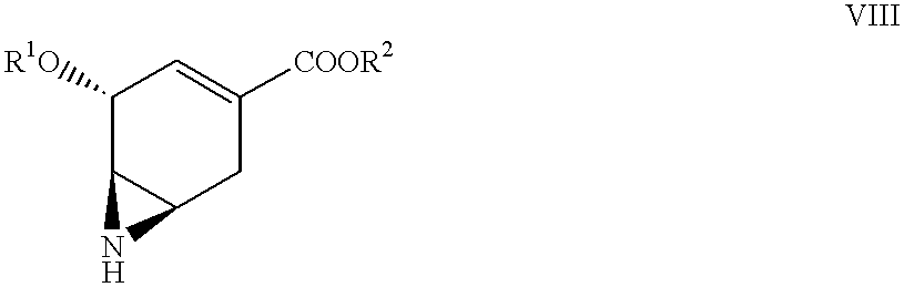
C1([R1O])C2C(CC([COOR2])=C1)N2
